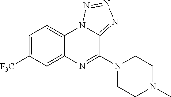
C12=CC([F3C])=CC=C1N1C(=NN=N1)C(N1CCN(C)CC1)=N2
